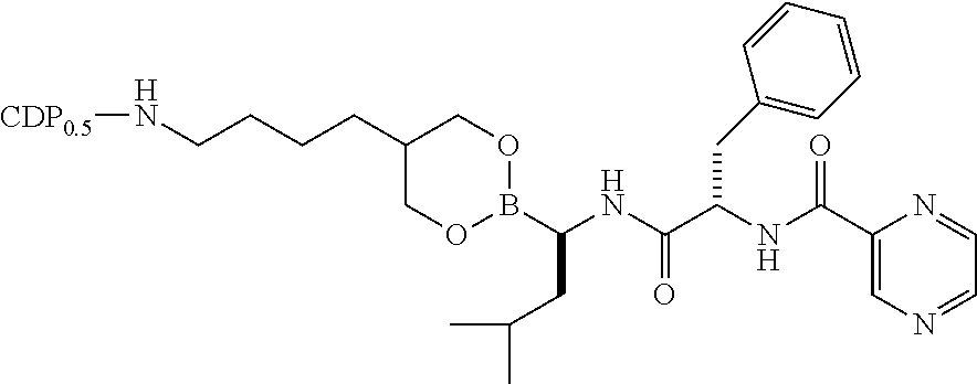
O1CC(CCCCN[CDP0.5])COB1C(NC(C(NC(C1=CN=CC=N1)=O)CC1=CC=CC=C1)=O)CC(C)C
